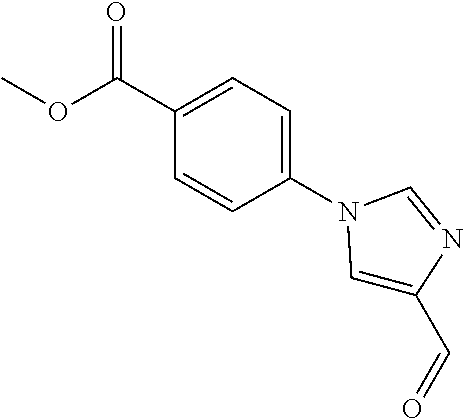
C1(N2C=C(C=O)N=C2)=CC=C(C(OC)=O)C=C1
